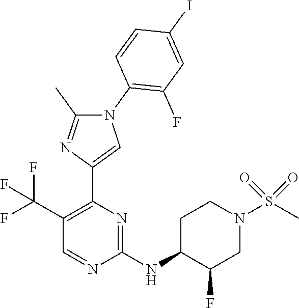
C1(C(F)(F)F)=C(C2=CN(C3=C(F)C=C(I)C=C3)C(C)=N2)N=C(NC2C(F)CN(S(C)(=O)=O)CC2)N=C1
